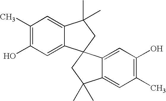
C1(C)=C(O)C=C2C(=C1)C(C)(C)CC21C2=CC(O)=C(C)C=C2C(C)(C)C1
